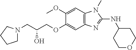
C1N(CC(COC2=CC3=C(C=C2OC)N(C)C(NC2CCOCC2)=N3)O)CCC1
